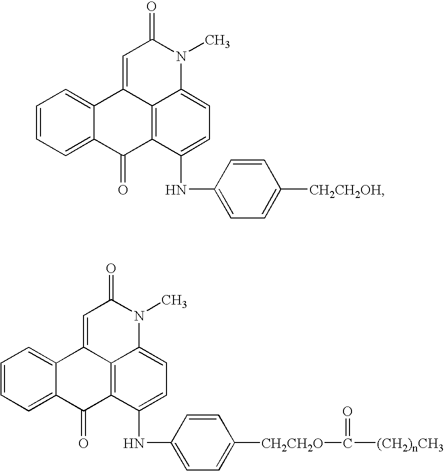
C1=C2C(=CC=C1)C1=CC(=O)N(C)C3=CC=C(NC4=CC=C([CH2CH2OH])C=C4)C(=C13)C2=O.C1=C2C(=CC=C1)C1=CC(=O)N(C)C3=CC=C(NC4=CC=C([CH2CH2O]C([(CH2)nCH3])=O)C=C4)C(=C13)C2=O
